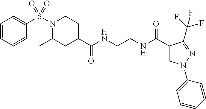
C1(C)CC(C(NCCNC(C2=CN(C3=CC=CC=C3)N=C2C(F)(F)F)=O)=O)CCN1S(=O)(C1=CC=CC=C1)=O
